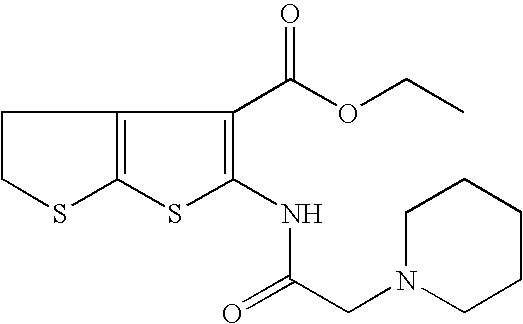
C1CSC2=C1C(C(OCC)=O)=C(NC(=O)CN1CCCCC1)S2
